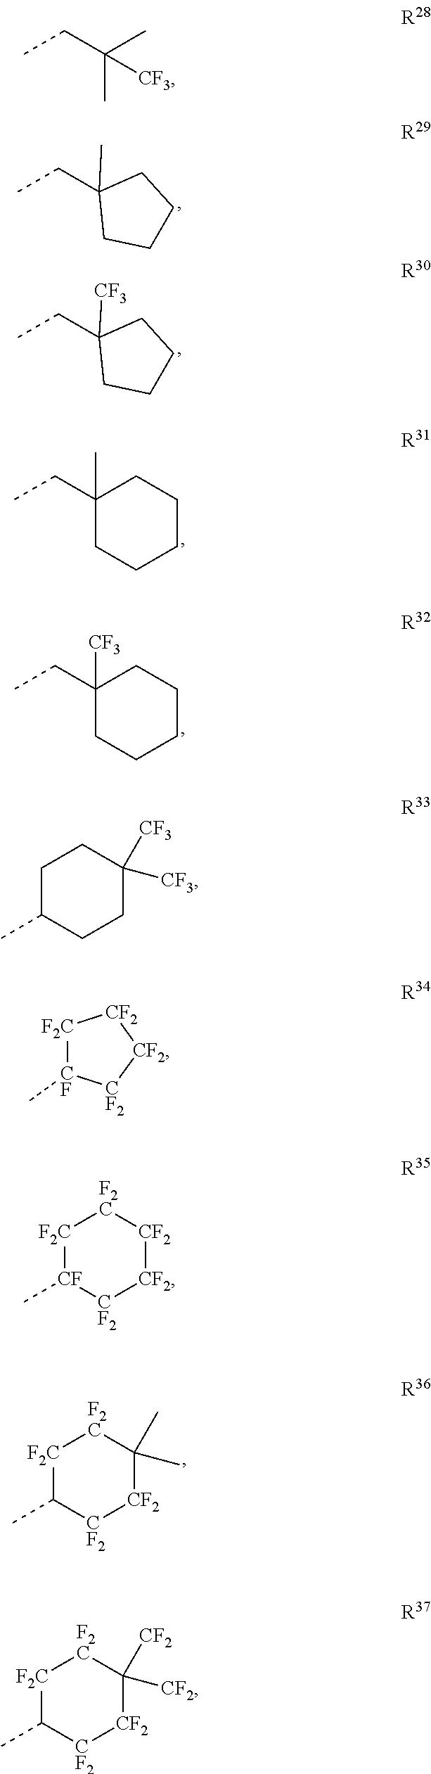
C1(CC)(C)CCCC1.C1(CC)([CF3])CCCC1.C1(CC)(C)CCCCC1.C1(CC)([CF3])CCCCC1.[F2C]1C(C)[CF2][CF2]C(C)(C)[F2C]1.CC(CC)(C)[CF3].C1C(C)CCC([CF3])([CF3])C1.[F2C]1[CF](C)[CF2][CF2][CF2]1.[F2C]1[CF](C)[CF2][CF2][CF2][F2C]1.[F2C]1C(C)[CF2][CF2]C([CF2])([CF2])[F2C]1
